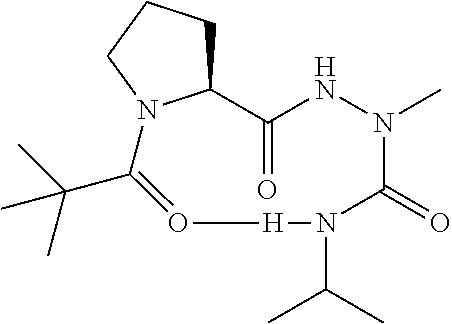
C12CCCN1C(C(C)(C)C)=O[H]N(C(C)C)C(=O)N(C)NC2=O
